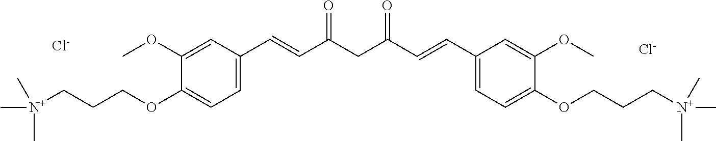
C(CCOC1=CC=C(C=CC(CC(=O)C=CC2=CC=C(OCCC[N+](C)(C)C)C(OC)=C2)=O)C=C1OC)[N+](C)(C)C.[Cl-].[Cl-]
